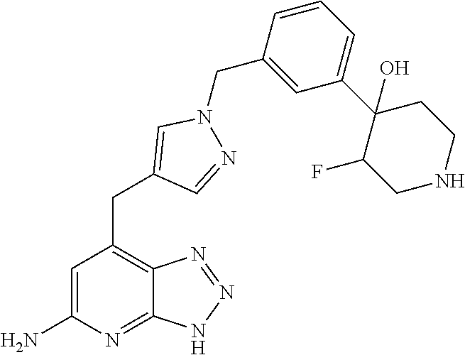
C1=C(N)N=C2C(=C1CC1=CN(CC3=CC(C4(O)C(F)CNCC4)=CC=C3)N=C1)N=NN2
